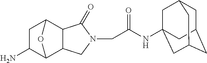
C1C2CC3CC(NC(CN4C(=O)C5C6CC(N)C(C5C4)O6)=O)(CC1C3)C2
